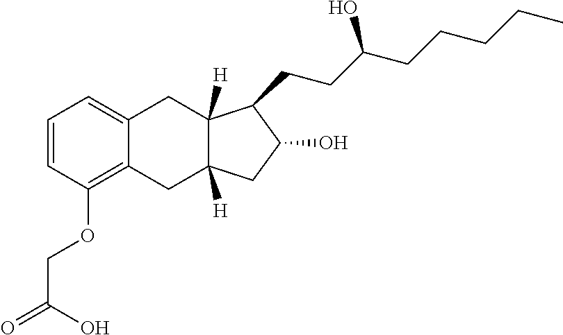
C1=CC(OCC(=O)O)=C2C(=C1)CC1([H])C([H])(C2)CC(O)C1CCC(CCCCC)O
